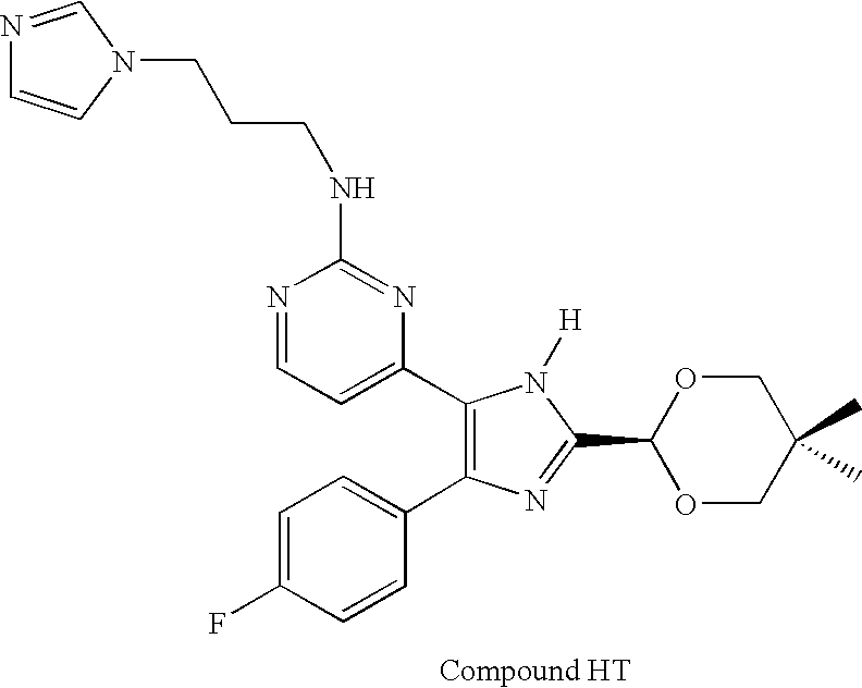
C1=C(F)C=CC(C2=C(C3=CC=NC(NCCCN4C=NC=C4)=N3)N([H])C(C3OCC(C)(C)CO3)=N2)=C1
